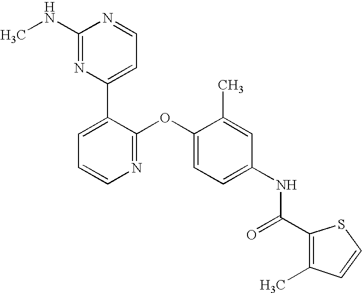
C1(NC)=NC(C2=CC=CN=C2OC2=CC=C(NC(=O)C3=C(C)C=CS3)C=C2C)=CC=N1
